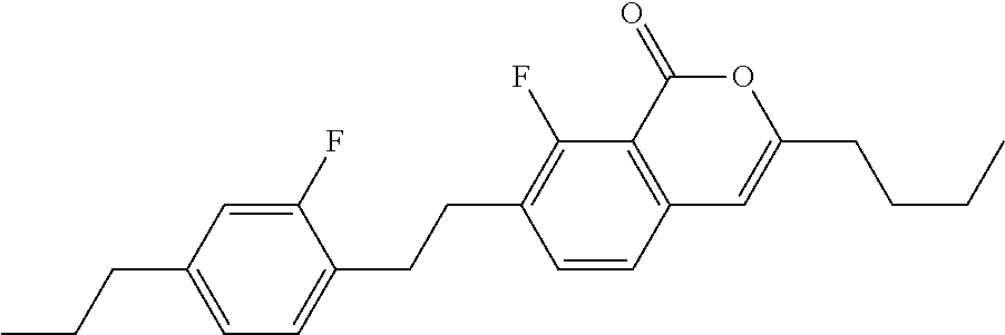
C12=C(C(=O)OC(CCCC)=C1)C(F)=C(CCC1=CC=C(CCC)C=C1F)C=C2
